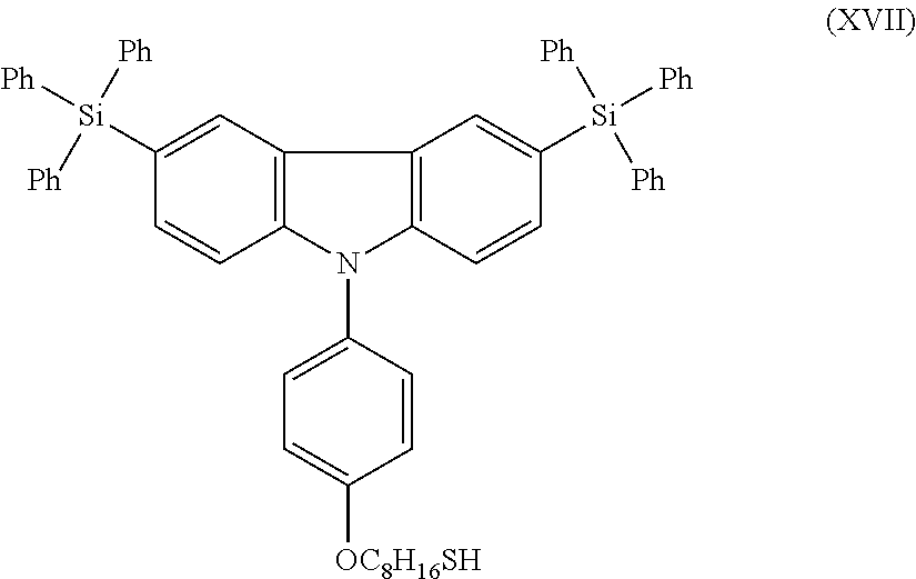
C1=C([Si]([Ph])([Ph])[Ph])C=CC2=C1C1=C(N2C2=CC=C([OC8H16SH])C=C2)C=CC([Si]([Ph])([Ph])[Ph])=C1
